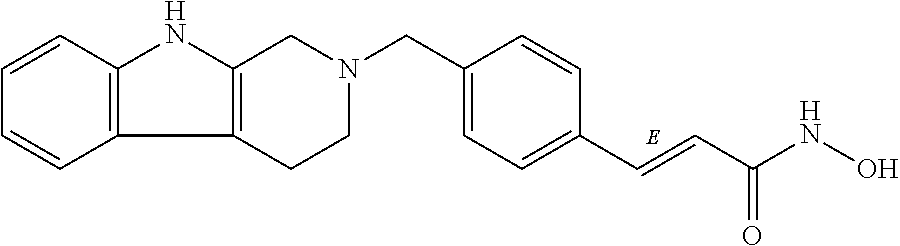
C1(CN2CC3=C(CC2)C2=C(N3)C=CC=C2)=CC=C(C=CC(NO)=O)C=C1
